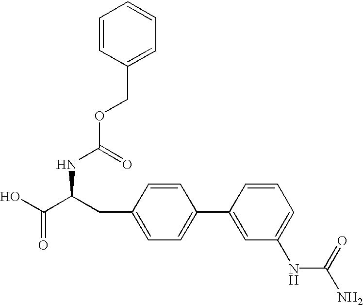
OC(C(CC1=CC=C(C2=CC(NC(N)=O)=CC=C2)C=C1)NC(OCC1=CC=CC=C1)=O)=O
